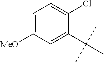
C1=C([MeO])C=C(C(C)(C)C)C(Cl)=C1
